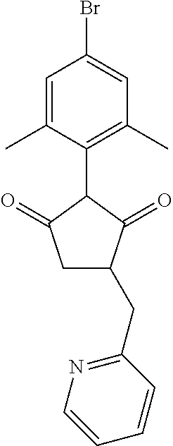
C1=C(C)C(C2C(=O)CC(CC3=NC=CC=C3)C2=O)=C(C)C=C1Br
